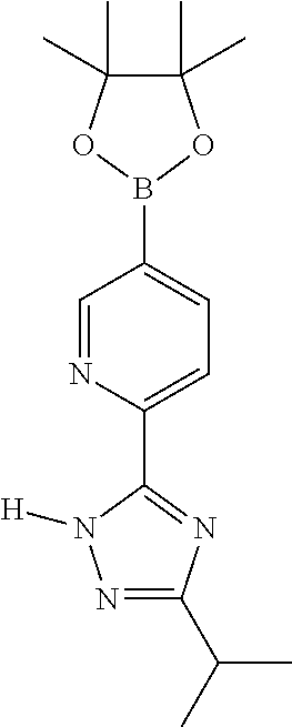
C1(C2=NC(C(C)C)=NN2[H])=CC=C(B2OC(C)(C)C(C)(C)O2)C=N1
